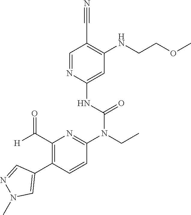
C1=NC(NC(N(CC)C2=NC(C([H])=O)=C(C3=CN(C)N=C3)C=C2)=O)=CC(NCCOC)=C1C#N
